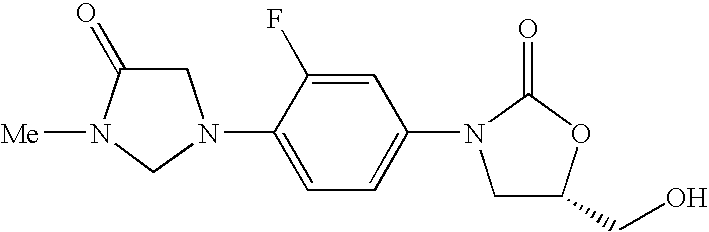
C1C(=O)N([Me])CN1C1=CC=C(N2CC(CO)OC2=O)C=C1F
